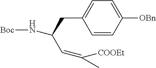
C1=CC([OBn])=CC=C1CC(N[Boc])C=C([COOEt])C
